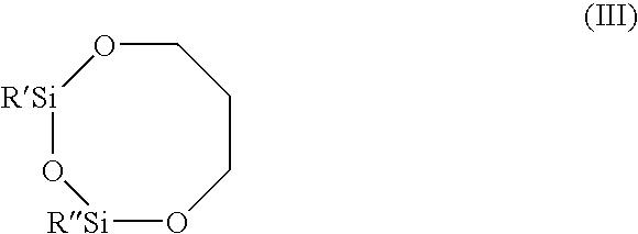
[RSi]1OCCCO[RSi]O1
